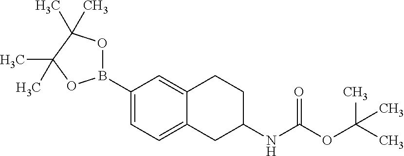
C1(B2OC(C)(C)C(C)(C)O2)=CC=C2C(=C1)CCC(NC(OC(C)(C)C)=O)C2
